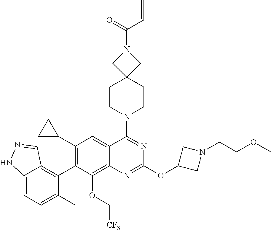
C12=CC=C(C)C(C3=C(C4CC4)C=C4C(=C3OC[CF3])N=C(OC3CN(CCOC)C3)N=C4N3CCC4(CC3)CN(C(=O)C=C)C4)=C1C=NN2
